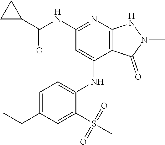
C(NC1=NC2=C(C(NC3=CC=C(CC)C=C3S(C)(=O)=O)=C1)C(=O)N(C)N2)(=O)C1CC1
